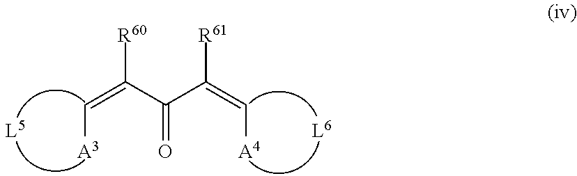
C([A3])=C(C(=O)C(=C[A4])[R61])[R60]
